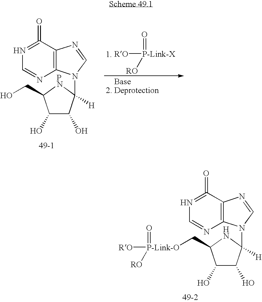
C1(O)C(O)C(N2C3=C(N=C2)C(=O)=NC=N3)([H])[PN]C1CO.[RO][P-Link-X](=O)[RO].C1(O)C(O)C(N2C3=C(N=C2)C(=O)=NC=N3)([H])NC1C[P-Link-O]([RO])([RO])=O
